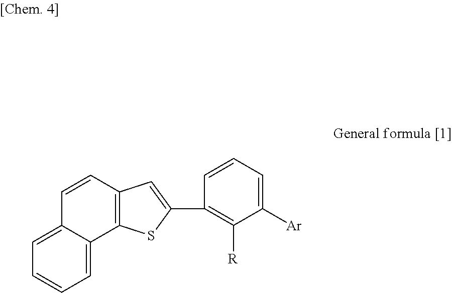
C12=C(C=CC3=CC=CC=C13)C=C(C1=C([R])C([Ar])=CC=C1)S2
